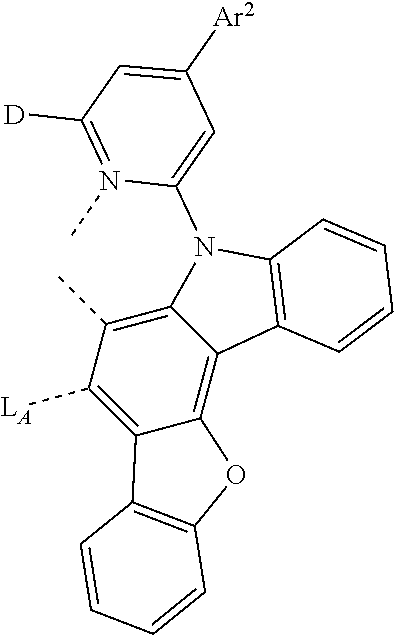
C12=C(C)C([LA])=C3C(=C1C1=C(N2C2=CC([Ar2])=CC([D])=N2C)C=CC=C1)OC1=C3C=CC=C1
